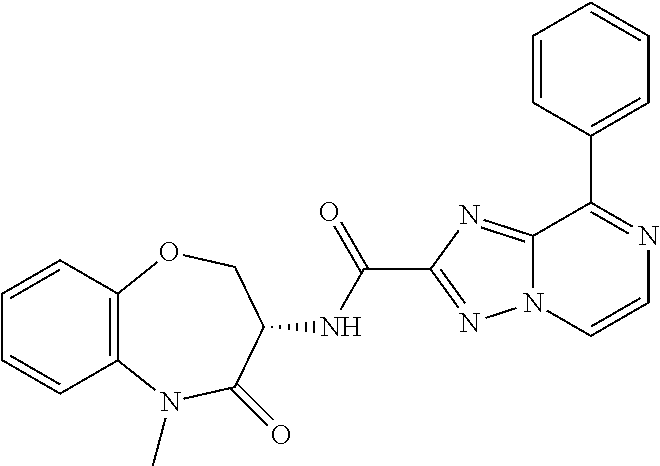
C1=CC2=C(C=C1)N(C)C(=O)C(NC(C1=NN3C(=N1)C(C1=CC=CC=C1)=NC=C3)=O)CO2
